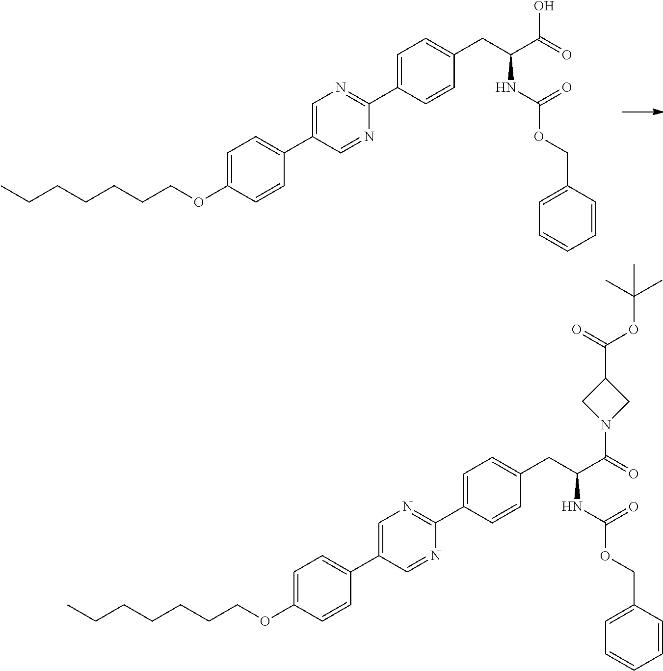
CCCCCCCOC1=CC=C(C2=CN=C(C3=CC=C(CC(C(=O)O)NC(=O)OCC4=CC=CC=C4)C=C3)N=C2)C=C1.CCCCCCCOC1=CC=C(C2=CN=C(C3=CC=C(CC(C(=O)N4CC(C(=O)OC(C)(C)C)C4)NC(=O)OCC4=CC=CC=C4)C=C3)N=C2)C=C1
